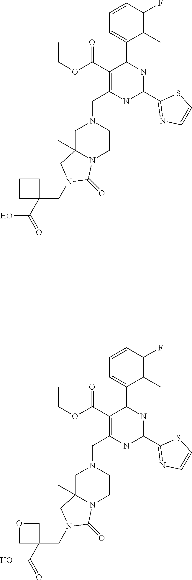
C1C2(C)N(CCN1CC1=C(C(OCC)=O)C(C3=CC=CC(F)=C3C)N=C(C3=NC=CS3)N1)C(=O)N(CC1(C(=O)O)CCC1)C2.C1C2(C)N(CCN1CC1=C(C(OCC)=O)C(C3=CC=CC(F)=C3C)N=C(C3=NC=CS3)N1)C(=O)N(CC1(C(=O)O)COC1)C2
